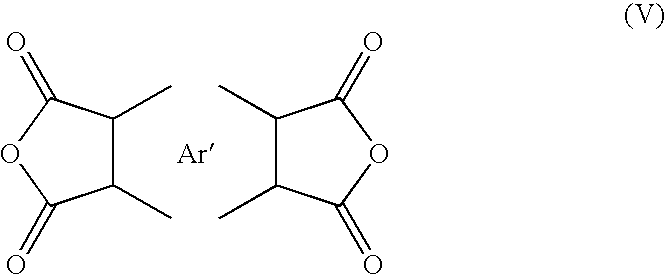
[Ar].O1C(=O)C(C)C(C)C1=O.O1C(=O)C(C)C(C)C1=O
